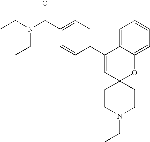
CCN(C(C1=CC=C(C2=CC3(OC4=CC=CC=C24)CCN(CC)CC3)C=C1)=O)CC
